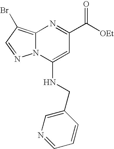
C(C1=NC2=C(Br)C=NN2C(NCC2=CN=CC=C2)=C1)(=O)[OEt]
